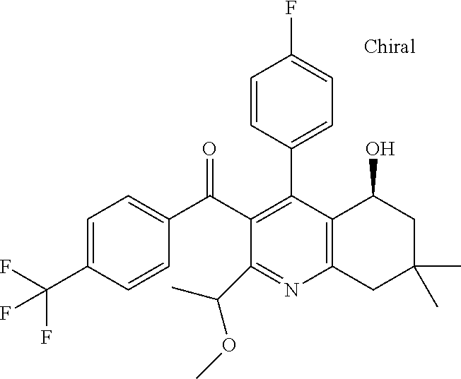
C1=C(C(F)(F)F)C=CC(C(C2=C(C3=CC=C(F)C=C3)C3=C(N=C2C(C)OC)CC(C)(C)CC3O)=O)=C1
